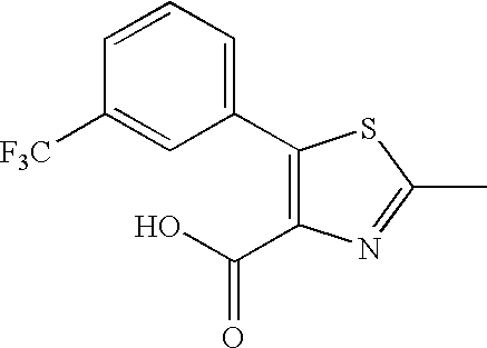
C1(C2=CC=CC([F3C])=C2)=C(C(O)=O)N=C(C)S1
